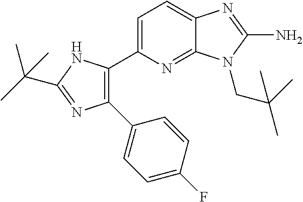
C1(C2=CC=C(F)C=C2)=C(C2=CC=C3C(=N2)N(CC(C)(C)C)C(N)=N3)NC(C(C)(C)C)=N1
